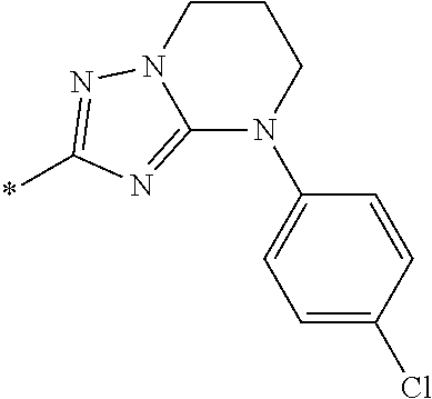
N1(C2=CC=C(Cl)C=C2)CCCN2C1=NC(*)=N2
